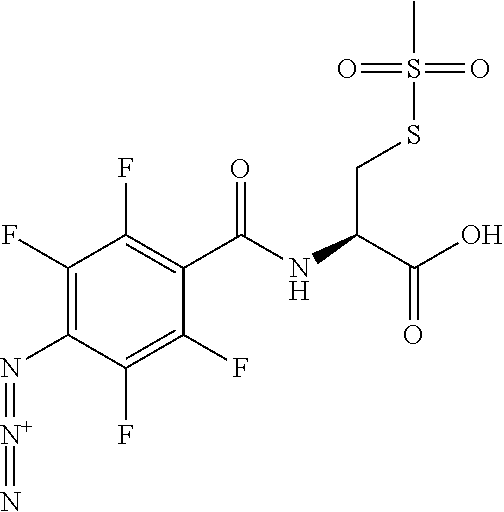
S(SCC(C(=O)O)NC(C1=C(F)C(F)=C(N=[N+]=N)C(F)=C1F)=O)(=O)(C)=O
